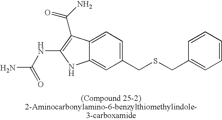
C12=CC=C(CSCC3=CC=CC=C3)C=C1NC(NC(N)=O)=C2C(=O)N
